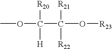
COC([R20])([H])C([R21])(O[R23])[R22]
